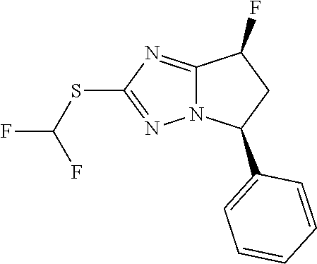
N12C(=NC(SC(F)F)=N1)C(F)CC2C1=CC=CC=C1
